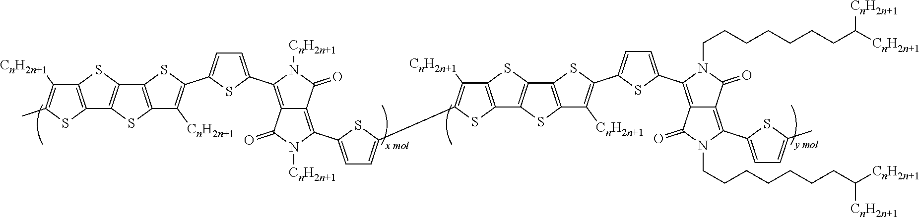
C12=C(SC(C)=C1[CnH2n+1])C1=C(S2)C2=C(S1)C([CnH2n+1])=C(C1=CC=C(C3=C4C(=C(C5=CC=C(C6=C([CnH2n+1])C7=C(S6)C6=C(S7)C7=C(S6)C([CnH2n+1])=C(C6=CC=C(C8=C9C(=C(C%10=CC=C(C)S%10)N(CCCCCCCC([CnH2n+1])[CnH2n+1])C9=O)C(=O)N8CCCCCCCC([CnH2n+1])[CnH2n+1])S6)S7)S5)N([CnH2n+1])C4=O)C(=O)N3[CnH2n+1])S1)S2
